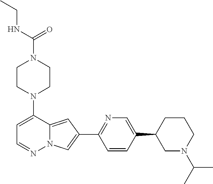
N1(C2=CC=NN3C2=CC(C2=NC=C(C4CN(C(C)C)CCC4)C=C2)=C3)CCN(C(=O)NCC)CC1
